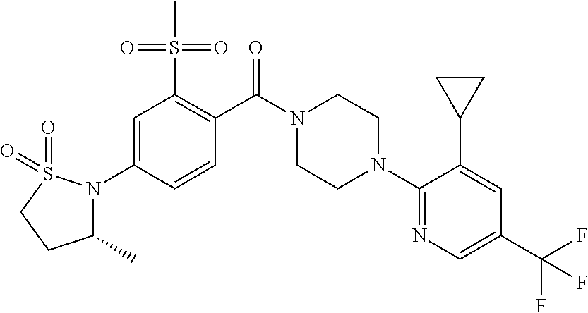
C1(N2CCN(C(C3=C(S(=O)(=O)C)C=C(N4C(C)CCS4(=O)=O)C=C3)=O)CC2)=NC=C(C(F)(F)F)C=C1C1CC1
